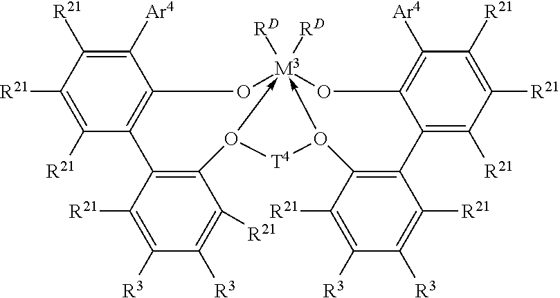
C1([R21])=C([R21])C([R21])=C([Ar4])C2=C1C1=C(C([R21])=C([R3])C([R3])=C1[R21])O1->[M3]3([RD])([RD])(-O(C4=C(C5=C([R21])C([R21])=C([R21])C([Ar4])=C5O3)C([R21])=C([R3])C([R3])=C4[R21])[T4]1)O2
